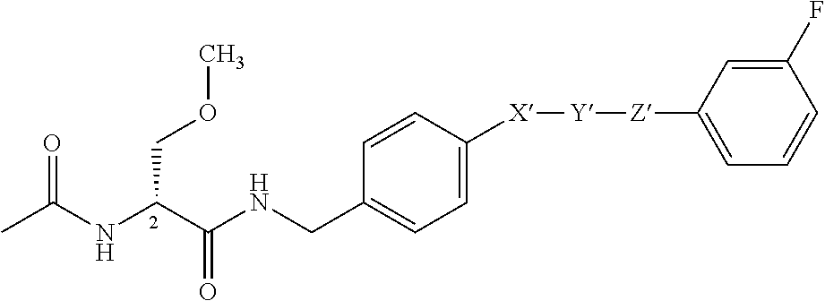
CC(NC(C(NCC1=CC=C([X][Y][Z]C2=CC=CC(F)=C2)C=C1)=O)COC)=O
